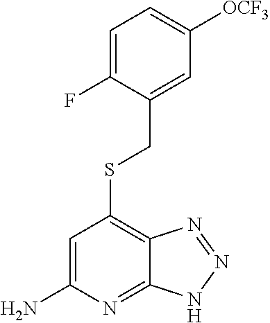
C1=C(F)C(CSC2=C3C(=NC(N)=C2)NN=N3)=CC([OCF3])=C1
